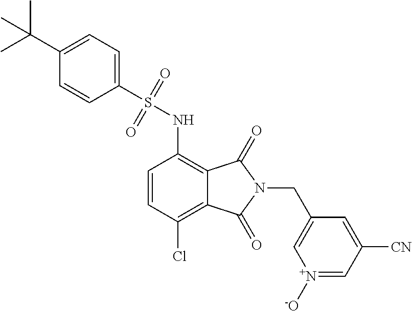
C1(S(NC2=C3C(=C(Cl)C=C2)C(=O)N(CC2=C[N+]([-O])=CC([CN])=C2)C3=O)(=O)=O)=CC=C(C(C)(C)C)C=C1
